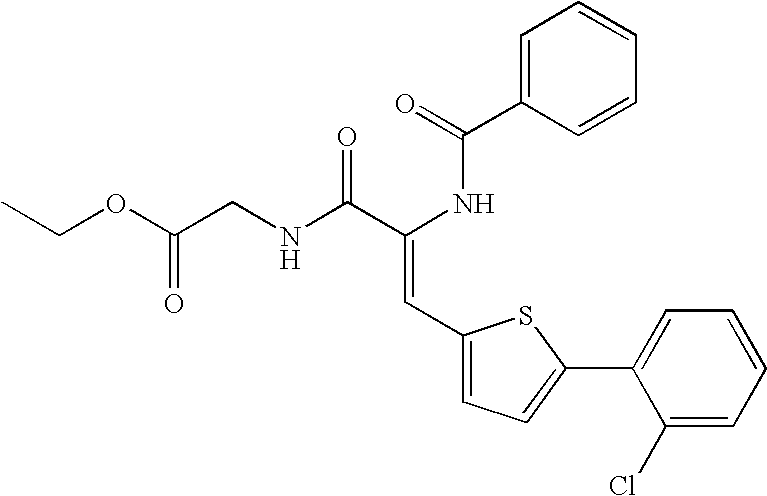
C1=C(C(=O)NC(C(NCC(OCC)=O)=O)=CC2=CC=C(C3=CC=CC=C3Cl)S2)C=CC=C1
